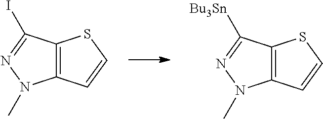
C12=C(C(I)=NN1C)SC=C2.C12=C(C([Bu3Sn])=NN1C)SC=C2
